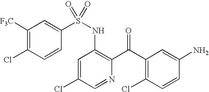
C1([F3C])=C(Cl)C=CC(S(NC2=C(C(C3=C(Cl)C=CC(N)=C3)=O)N=CC(Cl)=C2)(=O)=O)=C1
